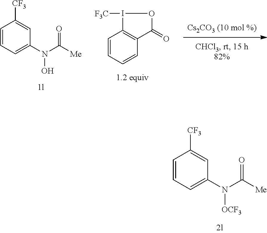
C1=CC=CC2=C1I([F3C])OC2=O.N(C([Me])=O)(O)C1=CC=CC([CF3])=C1.N(C([Me])=O)([OCF3])C1=CC=CC([CF3])=C1
